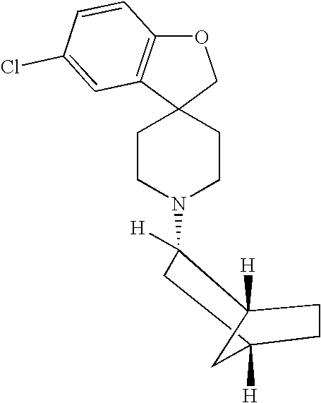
O1C2=C(C3(C1)CCN(C1([H])C4([H])CCC([H])(C1)C4)CC3)C=C(Cl)C=C2
